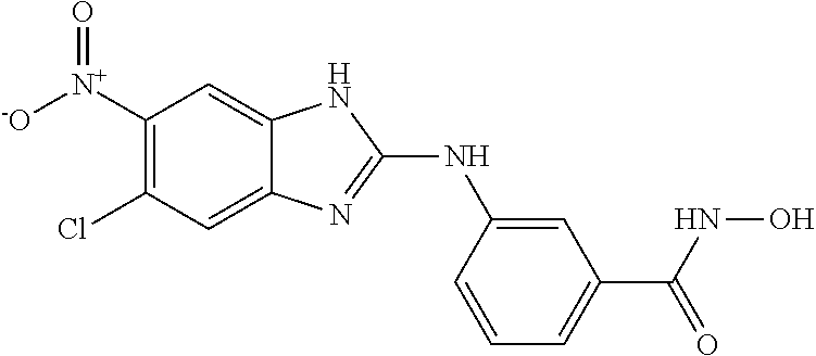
C1([N+]([-O])=O)=C(Cl)C=C2C(=C1)NC(NC1=CC(C(=O)NO)=CC=C1)=N2
